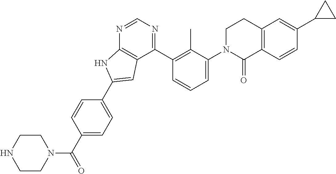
N1=CN=C(C2=C(C)C(N3C(=O)C4=C(CC3)C=C(C3CC3)C=C4)=CC=C2)C2=C1NC(C1=CC=C(C(N3CCNCC3)=O)C=C1)=C2
